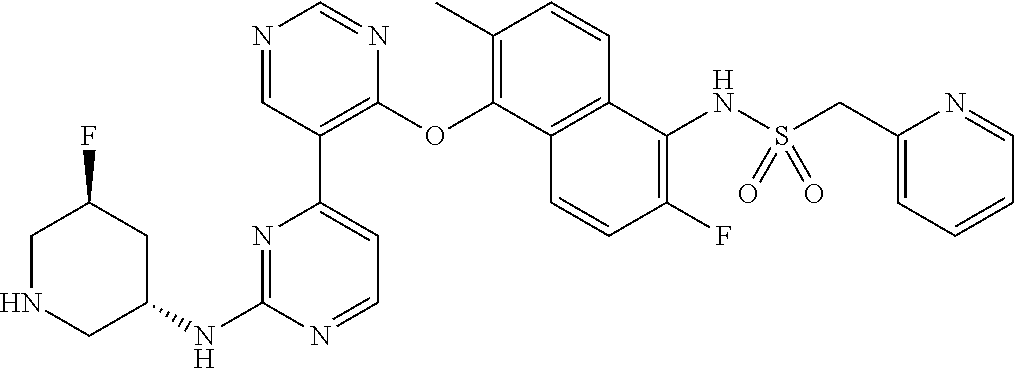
C1NCC(NC2=NC(C3=C(OC4=C(C)C=CC5=C4C=CC(F)=C5NS(=O)(=O)CC4=CC=CC=N4)N=CN=C3)=CC=N2)CC1F
